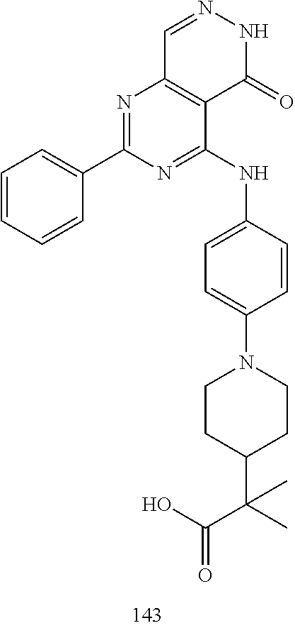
C1=NNC(=O)C2=C1N=C(C1=CC=CC=C1)N=C2NC1=CC=C(N2CCC(C(C(=O)O)(C)C)CC2)C=C1
